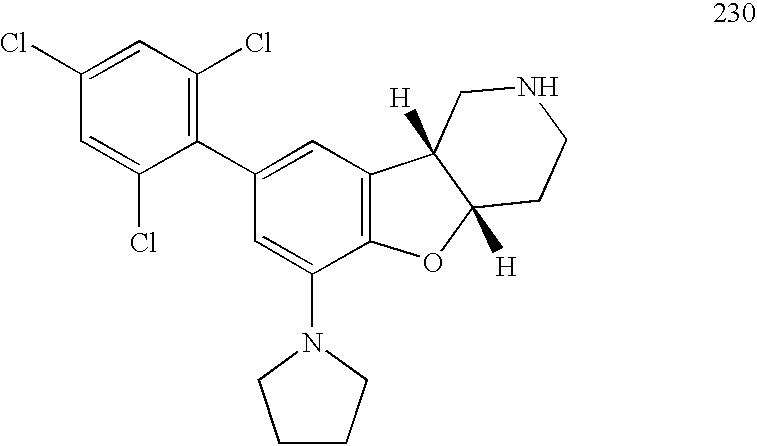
C1(N2CCCC2)=CC(C2=C(Cl)C=C(Cl)C=C2Cl)=CC2=C1OC1([H])C2([H])CNCC1
